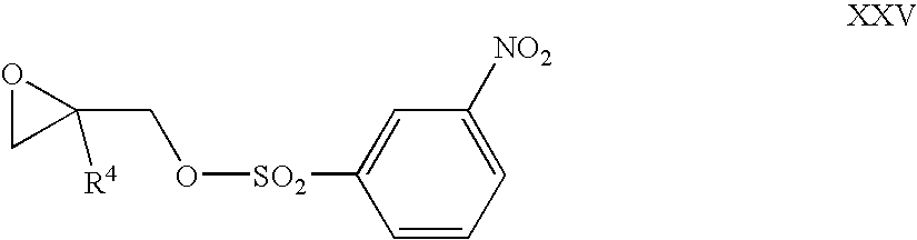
O1CC1(CO[SO2]C1=CC([NO2])=CC=C1)[R4]
